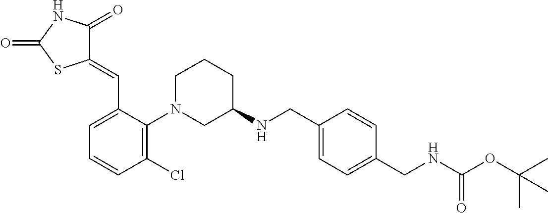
C1(=CC2=CC=CC(Cl)=C2N2CCCC(NCC3=CC=C(CNC(OC(C)(C)C)=O)C=C3)C2)C(=O)NC(=O)S1
